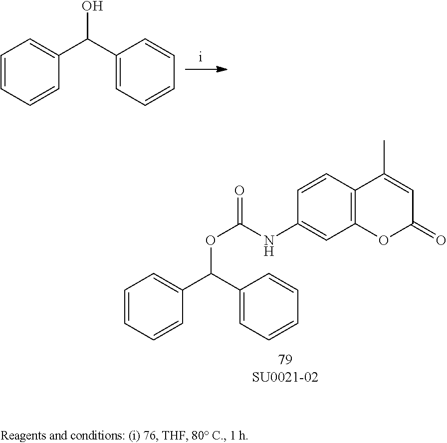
C1=CC=CC(C(C2=CC=CC=C2)O)=C1.C1=CC=CC(C(C2=CC=CC=C2)OC(=O)NC2=CC3=C(C=C2)C(C)=CC(=O)O3)=C1
